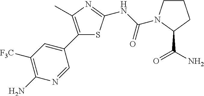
C1(C2=CC([F3C])=C(N)N=C2)=C(C)N=C(NC(=O)N2CCCC2C(=O)N)S1
